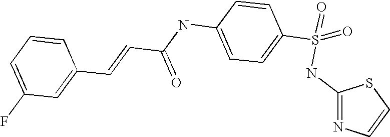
C(C(NC1=CC=C(S(NC2=NC=CS2)(=O)=O)C=C1)=O)=CC1=CC(F)=CC=C1
